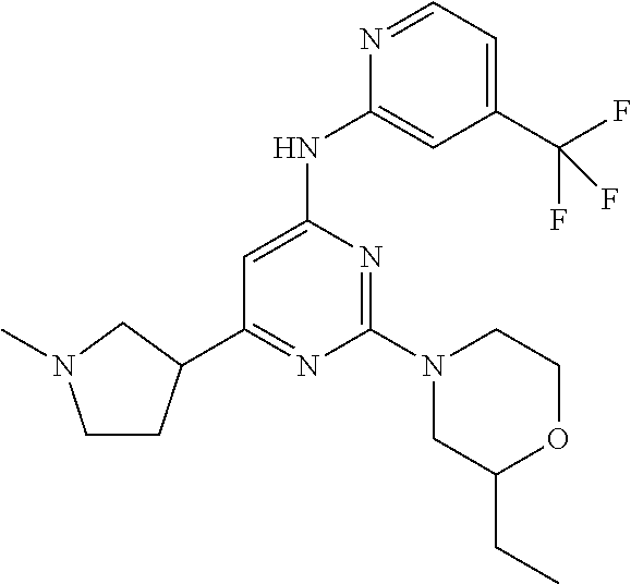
C1(NC2=CC(C(F)(F)F)=CC=N2)=CC(C2CCN(C)C2)=NC(N2CC(CC)OCC2)=N1
